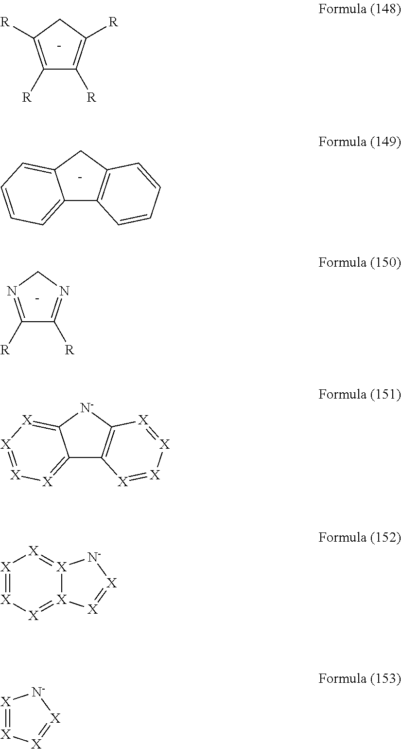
C12=CC=CC=C1CC1=C2C=CC=C1.C12=[X][X]=[X][X]=C1[N-]C1=C2[X]=[X][X]=[X]1.C1([R])=C([R])CC([R])=C1[R].C1([R])=NCN=C1[R].[X]1=[X][X]=[X]2[X](=[X]1)[N-][X]=[X]2.[X]1=[X][X]=[X][N-]1
